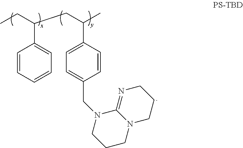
C1=CC=CC=C1C(CC)CC(C)C1=CC=C(CN2C3=NCCCN3CCC2)C=C1
